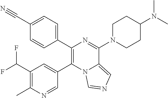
C1=NC(C)=C(C(F)F)C=C1C1=C(C2=CC=C(C#N)C=C2)N=C(N2CCC(N(C)C)CC2)C2=CN=CN12
